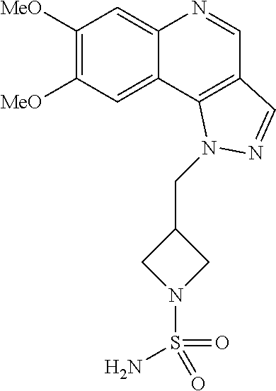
C1([MeO])=C([MeO])C=C2C(=C1)N=CC1=C2N(CC2CN(S(=O)(=O)N)C2)N=C1
